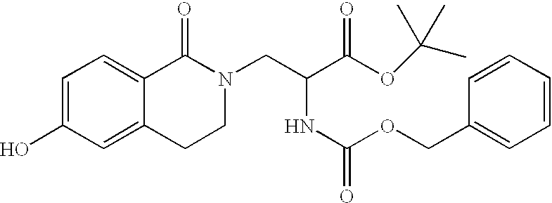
OC1=CC=C2C(=C1)CCN(CC(C(OC(C)(C)C)=O)NC(=O)OCC1=CC=CC=C1)C2=O
